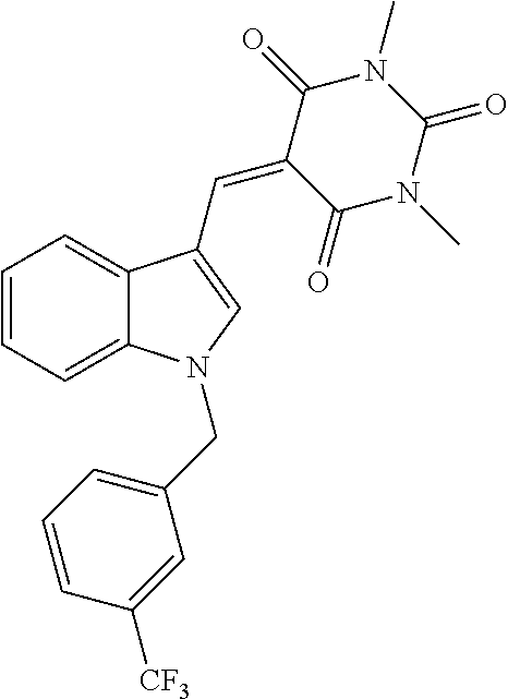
C1=CC=C2C(=C1)C(C=C1C(=O)N(C)C(=O)N(C)C1=O)=CN2CC1=CC=CC([CF3])=C1
